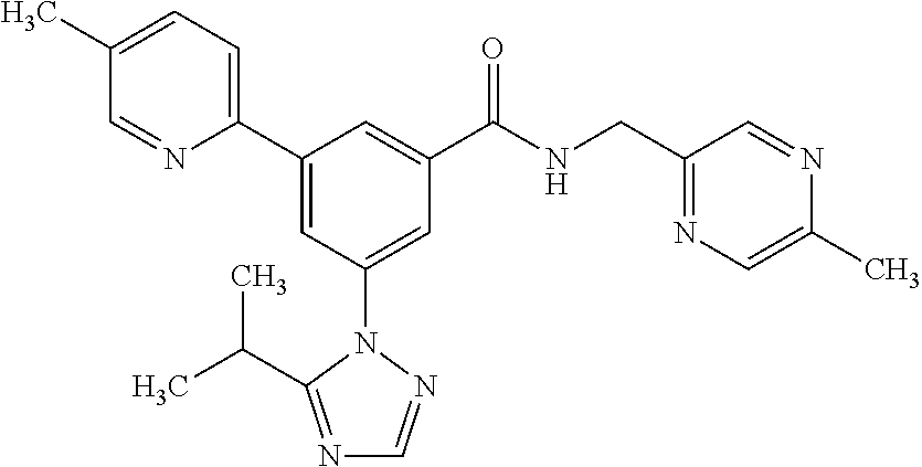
C1(C2=CC(N3N=CN=C3C(C)C)=CC(C(NCC3=NC=C(C)N=C3)=O)=C2)=CC=C(C)C=N1
